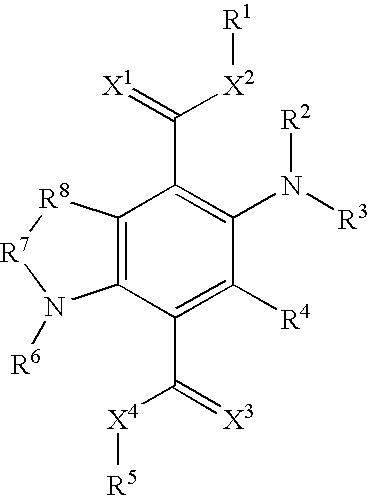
C12=C(C(C(=[X3])[X4][R5])=C([R4])C(N([R3])[R2])=C1C(=[X1])[X2][R1])N([R6])[R7][R8]2
